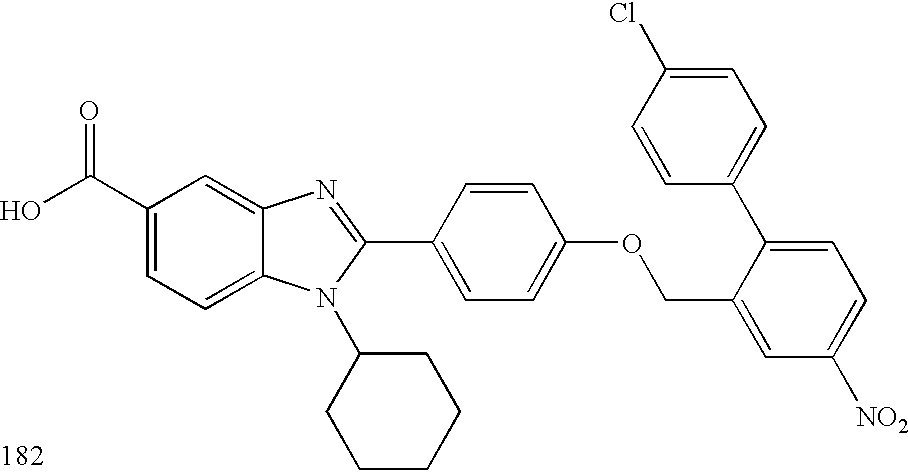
OC(C1=CC=C2C(=C1)N=C(C1=CC=C(OCC3=CC([NO2])=CC=C3C3=CC=C(Cl)C=C3)C=C1)N2C1CCCCC1)=O
